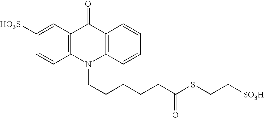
C12=C(C=C([HO3S])C=C1)C(=O)C1=C(N2CCCCCC(SCC[SO3H])=O)C=CC=C1
